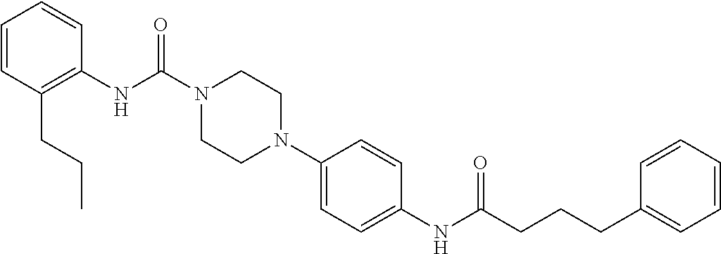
C1(NC(N2CCN(C3=CC=C(NC(CCCC4=CC=CC=C4)=O)C=C3)CC2)=O)=C(CCC)C=CC=C1
